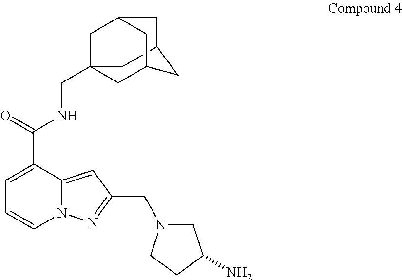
C1C2CC3CC1(CNC(C1=CC=CN4C1=CC(CN1CC(N)CC1)=N4)=O)CC(C3)C2
